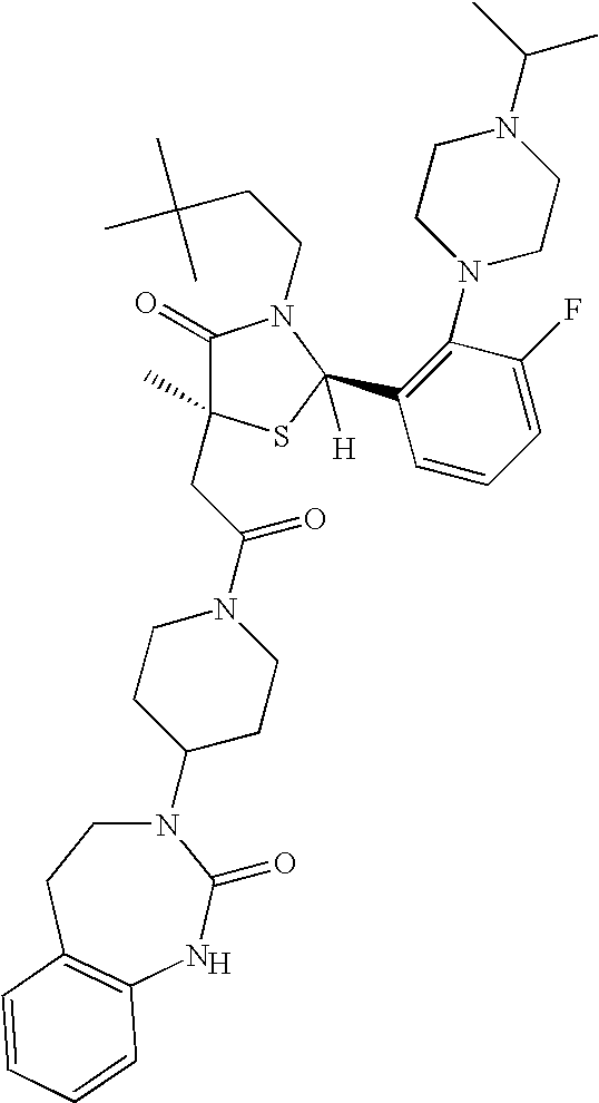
[H].N1(C2CCN(C(CC3(C)C(=O)N(CCC(C)(C)C)C(C4=C(N5CCN(C(C)C)CC5)C(F)=CC=C4)([H])S3)=O)CC2)CCC2=C(NC1=O)C=CC=C2
